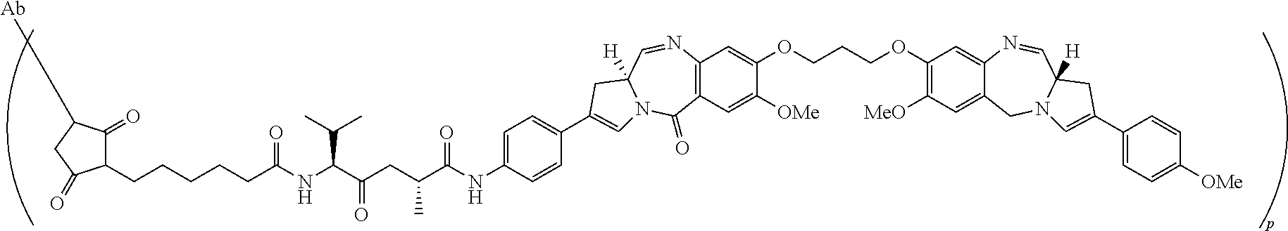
C12=C(C=C([OMe])C(OCCCOC3=C([MeO])C=C4C(=C3)N=CC3([H])N(C4)C=C(C4=CC=C([OMe])C=C4)C3)=C1)C(=O)N1C([H])(C=N2)CC(C2=CC=C(NC(C(CC(C(NC(CCCCCC3C(=O)C([Ab])CC3=O)=O)C(C)C)=O)C)=O)C=C2)=C1
